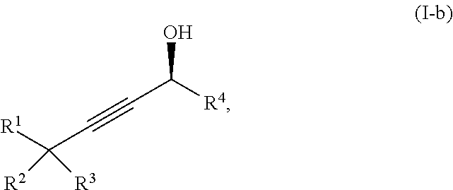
C(O)([R4])C#CC([R1])([R3])[R2]
